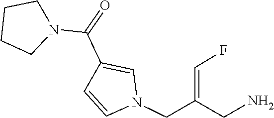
C1=CN(CC(=CF)CN)C=C1C(=O)N1CCCC1
